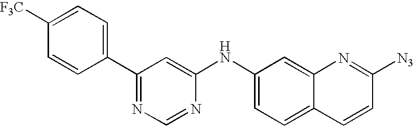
C1(NC2=CC(C3=CC=C([F3C])C=C3)=NC=N2)=CC=C2C(=C1)N=C([N3])C=C2
